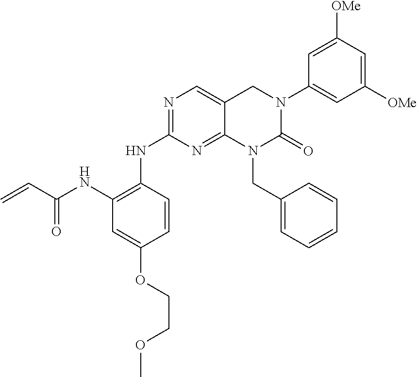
N(C1=NC=C2C(=N1)N(CC1=CC=CC=C1)C(=O)N(C1=CC([OMe])=CC([OMe])=C1)C2)C1=C(NC(C=C)=O)C=C(OCCOC)C=C1
